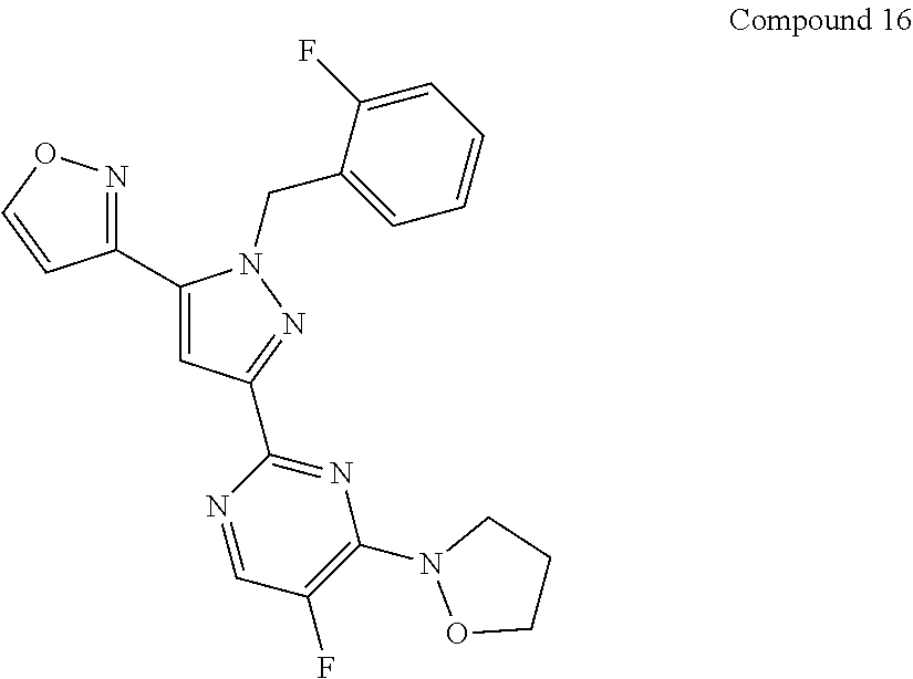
C1(C2=CC(C3=NC(N4OCCC4)=C(F)C=N3)=NN2CC2=CC=CC=C2F)=NOC=C1
